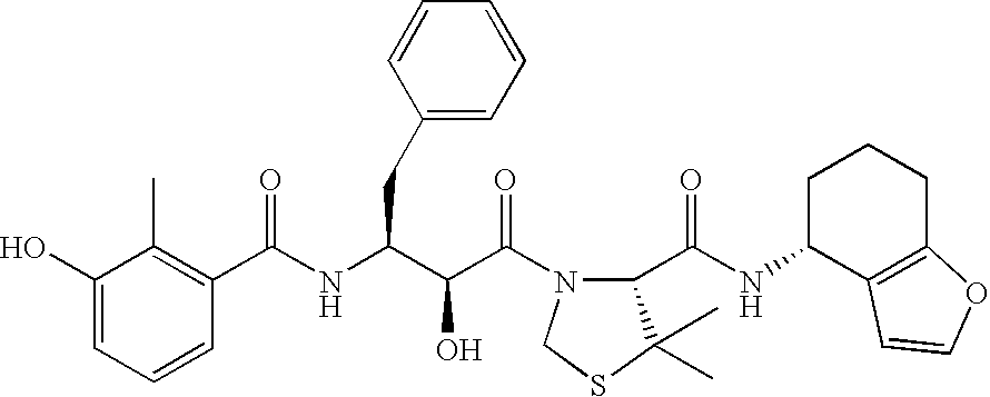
C1(O)=CC=CC(C(NC(C(C(=O)N2C(C(NC3C4=C(CCC3)OC=C4)=O)C(C)(C)SC2)O)CC2=CC=CC=C2)=O)=C1C
